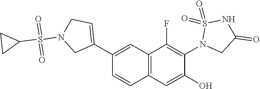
C12=C(C=C(O)C(N3CC(=O)NS3(=O)=O)=C1F)C=CC(C1=CCN(S(C3CC3)(=O)=O)C1)=C2
